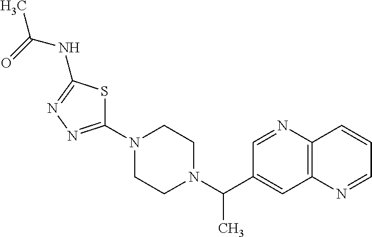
C12=C(C=CC=N1)N=CC(C(C)N1CCN(C3=NN=C(NC(=O)C)S3)CC1)=C2
